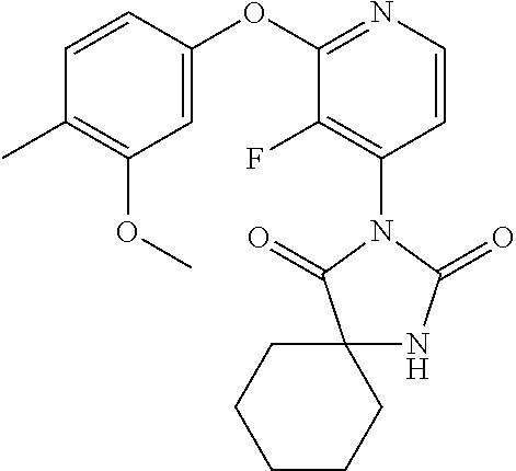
C12(NC(=O)N(C3=C(F)C(OC4=CC(OC)=C(C)C=C4)=NC=C3)C1=O)CCCCC2
